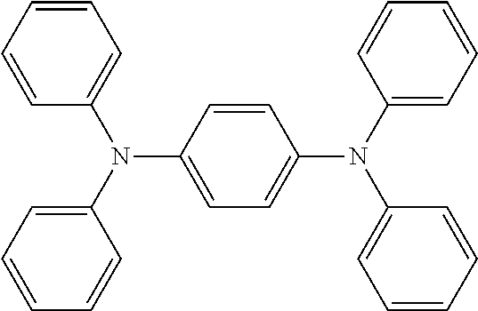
C1=CC=C(N(C2=CC=CC=C2)C2=CC=C(N(C3=CC=CC=C3)C3=CC=CC=C3)C=C2)C=C1
